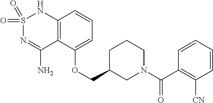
C12=C(C(OCC3CN(C(C4=C([CN])C=CC=C4)=O)CCC3)=CC=C1)C(N)=NS(=O)(=O)N2
